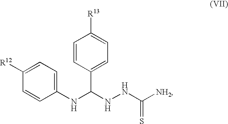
C1(NC(C2=CC=C([R13])C=C2)NNC([NH2])=S)=CC=C([R12])C=C1
